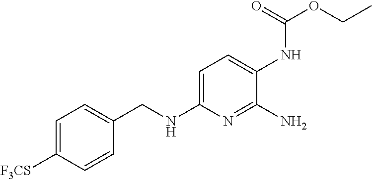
C1=C([F3CS])C=CC(CNC2=CC=C(NC(OCC)=O)C(N)=N2)=C1
